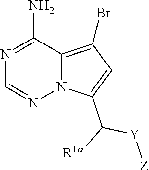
N1=C(N)C2=C(Br)C=C(C([Y][Z])[R1a])N2N=C1
